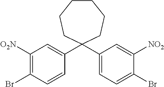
C1([O2N])=C(Br)C=CC(C2(C3=CC=C(Br)C([NO2])=C3)CCCCCC2)=C1
